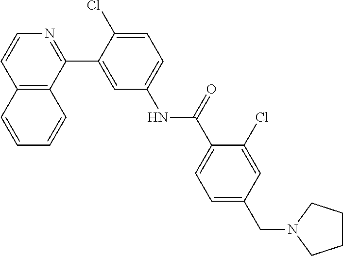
C12=C(C(C3=CC(NC(C4=CC=C(CN5CCCC5)C=C4Cl)=O)=CC=C3Cl)=NC=C1)C=CC=C2
